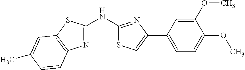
N1=C(NC2=NC(C3=CC=C(OC)C(OC)=C3)=CS2)SC2=C1C=CC(C)=C2
